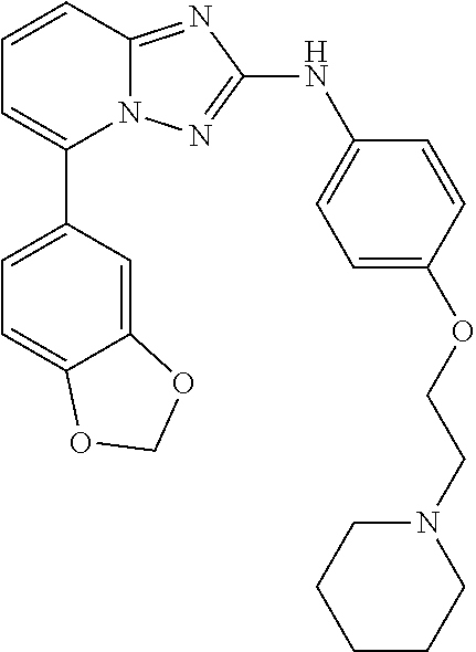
N12C(=NC(NC3=CC=C(OCCN4CCCCC4)C=C3)=N1)C=CC=C2C1=CC=C2C(=C1)OCO2
